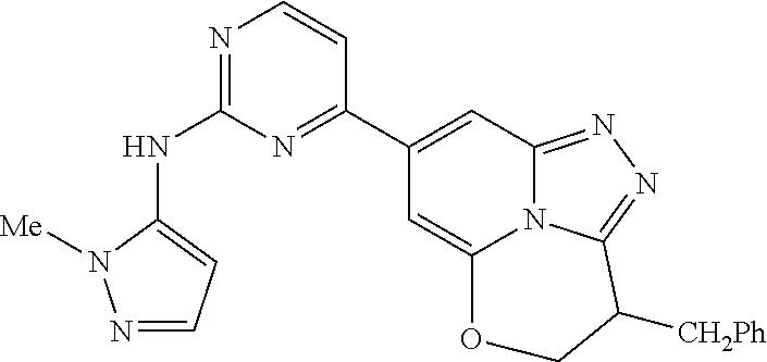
N1=CC=C(NC2=NC=CC(C3=CC4=NN=C5N4C(=C3)OCC5[CH2Ph])=N2)N1[Me]
